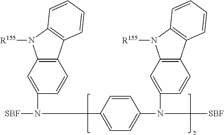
[SBF]N(C1=CC2=C(C=C1)C1=C(N2[R155])C=CC=C1)C1=CC=C(N(C2=CC3=C(C=C2)C2=C(N3[R155])C=CC=C2)[SBF])C=C1
